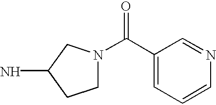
C1N(C(C2=CC=CN=C2)=O)CC(N)C1
